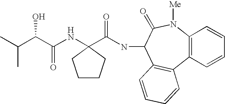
C12=C(C=CC=C1)C1=C(C(NC(=O)C3(NC(C(C(C)C)O)=O)CCCC3)C(=O)N2[Me])C=CC=C1
